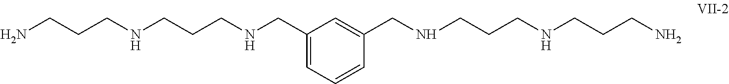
NCCCNCCCNCC1=CC=CC(CNCCCNCCCN)=C1
